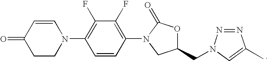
C1=CC(=O)CCN1C1=C(F)C(F)=C(N2C(=O)OC(CN3N=NC(C)=C3)C2)C=C1
